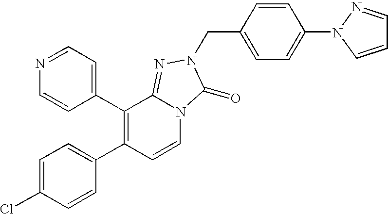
C1=CC(C2=C(C3=CC=C(Cl)C=C3)C=CN3C2=NN(CC2=CC=C(N4N=CC=C4)C=C2)C3=O)=CC=N1
